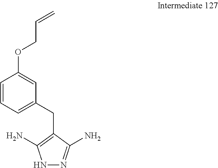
C1=CC=C(CC2=C(N)NN=C2N)C=C1OCC=C
